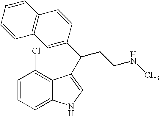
C1=CC=C2C(=C1Cl)C(C(C1=CC3=C(C=C1)C=CC=C3)CCNC)=CN2
